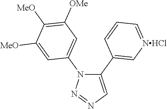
C1(C2=C[NHCl]=CC=C2)=CN=NN1C1=CC([OMe])=C([MeO])C([MeO])=C1
